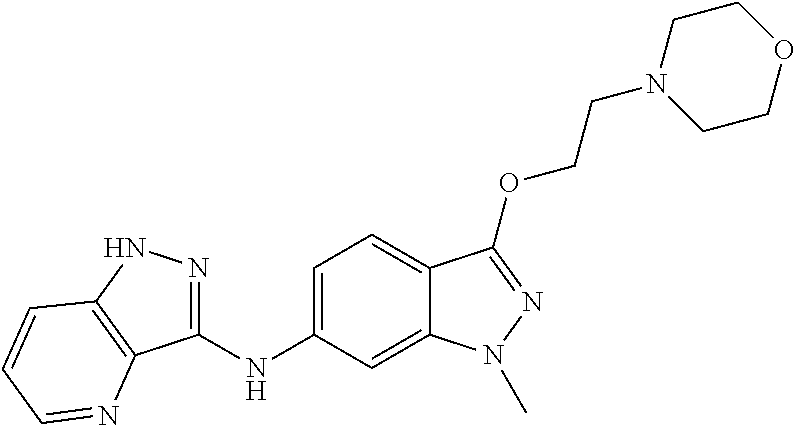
C1(NC2=CC=C3C(=C2)N(C)N=C3OCCN2CCOCC2)=NNC2=C1N=CC=C2
